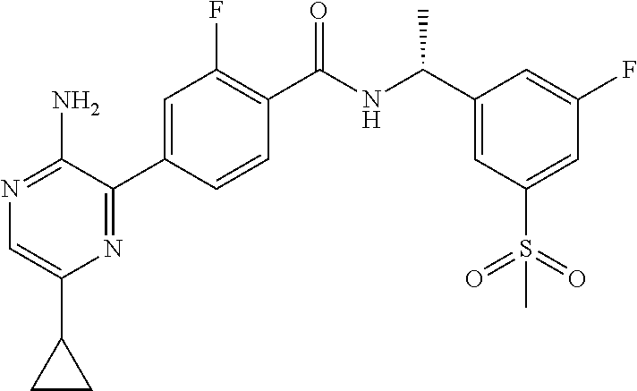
N1=C(N)C(C2=CC(F)=C(C(NC(C3=CC(S(=O)(=O)C)=CC(F)=C3)C)=O)C=C2)=NC(C2CC2)=C1
